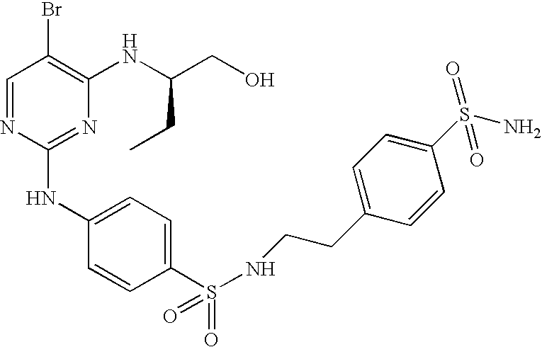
C1=NC(NC2=CC=C(S(=O)(=O)NCCC3=CC=C(S(N)(=O)=O)C=C3)C=C2)=NC(NC(CO)CC)=C1Br
